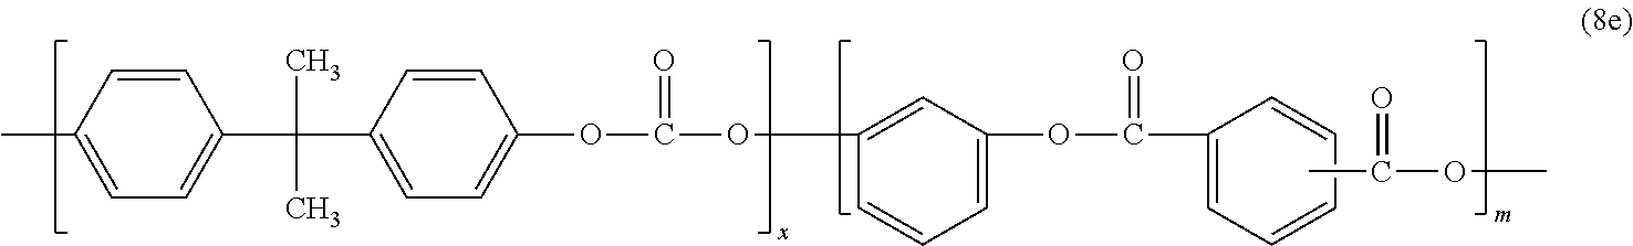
C1=CC(C)=CC=C1C(C1=CC=C(OC(=O)OC2=CC(OC(C3=CC=CC=C3)=O)=CC=C2)C=C1)(C)C.CC(OC)=O
